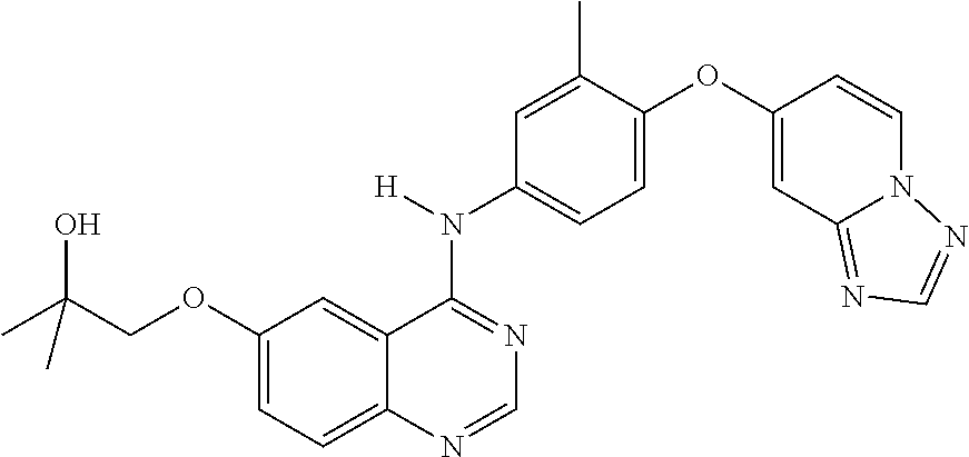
C12=CC=C(OCC(C)(O)C)C=C1C(N(C1=CC=C(OC3=CC4=NC=NN4C=C3)C(C)=C1)[H])=NC=N2
